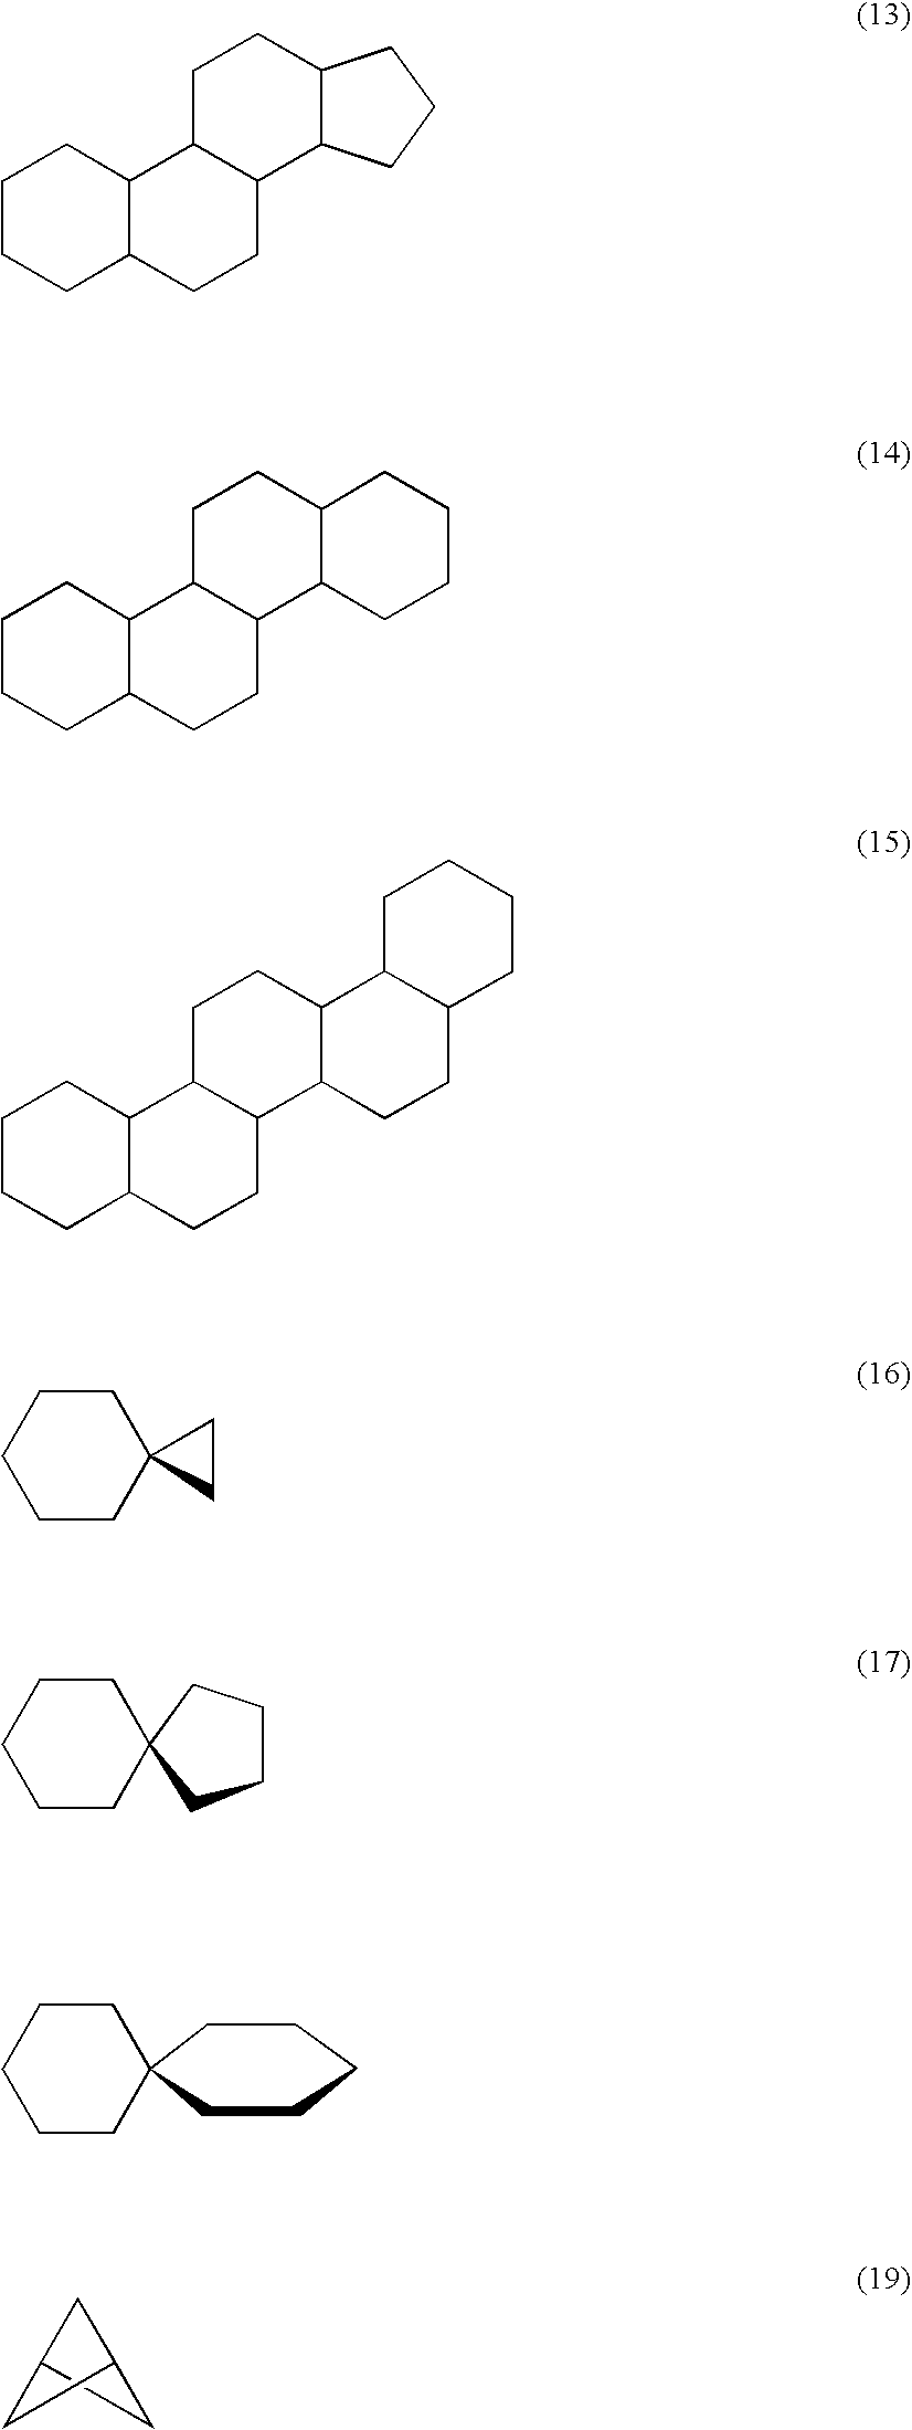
C1CCC2C(C1)C1C(CC2)C2C(CC1)CCC2.C1CCC2C(C1)C1C(CC2)C2C(CC1)CCCC2.C1CCC2C(C1)C1C(CC2)C2C(CC1)C1C(CC2)CCCC1.C1CCCCC12CC2.C1CCCCC12CCCC2.C1C2CC1C2.C1CCCCC12CCCCC2
